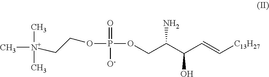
C[N+](CCOP(=O)(OCC(C(C=C[C13H27])O)N)[O-])(C)C
